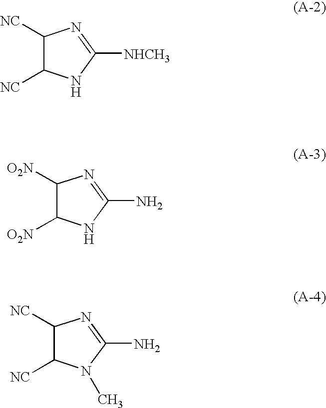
C1([NC])C([NC])NC([NHCH3])=N1.C1([O2N])C([O2N])NC(N)=N1.C1([NC])C([NC])N(C)C(N)=N1
